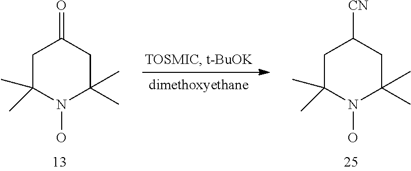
C1C(C)(C)N(O)C(C)(C)CC1[CN].C1C(C)(C)N(O)C(C)(C)CC1=O
